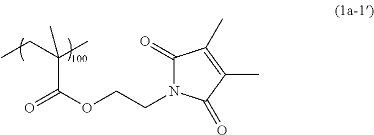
C1(=O)N(CCOC(=O)C(C)(CC)C)C(=O)C(C)=C1C
